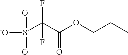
[-O]S(=O)(=O)C(C(OCCC)=O)(F)F
